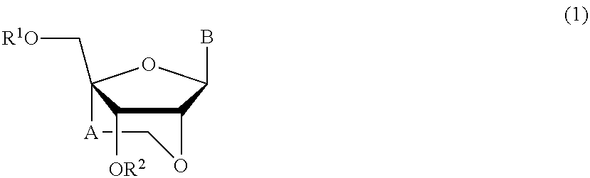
C12C([OR2])C(C[R1O])(OC1B)[A]CO2
